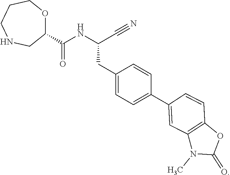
C1(CC(NC(C2OCCCNC2)=O)C#N)=CC=C(C2=CC3=C(OC(=O)N3C)C=C2)C=C1
